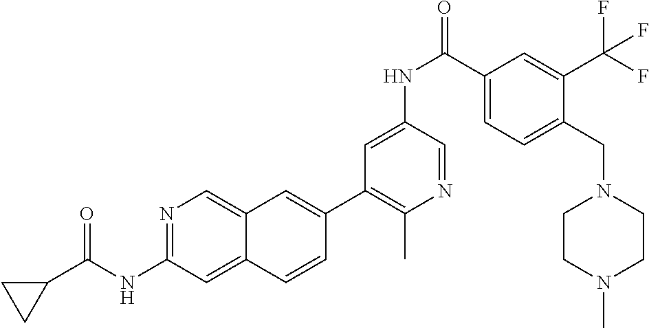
N1=C(NC(C2CC2)=O)C=C2C(=C1)C=C(C1=C(C)N=CC(NC(=O)C3=CC=C(CN4CCN(C)CC4)C(C(F)(F)F)=C3)=C1)C=C2
